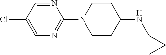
C1=C(Cl)C=NC(N2CCC(NC3CC3)CC2)=N1
